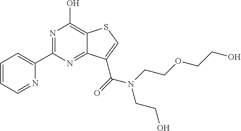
C1(C2=NC(O)=C3C(=N2)C(C(=O)N(CCO)CCOCCO)=CS3)=CC=CC=N1
